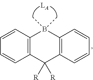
C1=CC2=C(C=C1)C([R])([R])C1=C(B2(C)C)C=CC=C1
